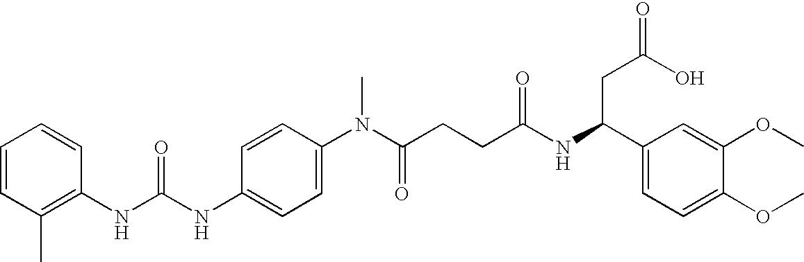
C1=CC(C)=C(NC(NC2=CC=C(N(C(CCC(NC(C3=CC=C(OC)C(OC)=C3)CC(=O)O)=O)=O)C)C=C2)=O)C=C1
